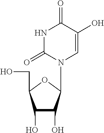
C1(O)C(O)C(N2C=C(O)C(=O)NC2=O)OC1CO
